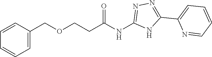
C1=C(COCCC(NC2=NN=C(C3=CC=CC=N3)N2)=O)C=CC=C1
